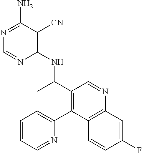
C1(NC(C2=C(C3=CC=CC=N3)C3=C(N=C2)C=C(F)C=C3)C)=C([CN])C(N)=NC=N1
